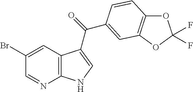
C12=C(C=C(Br)C=N1)C(C(=O)C1=CC3=C(OC(F)(F)O3)C=C1)=CN2
